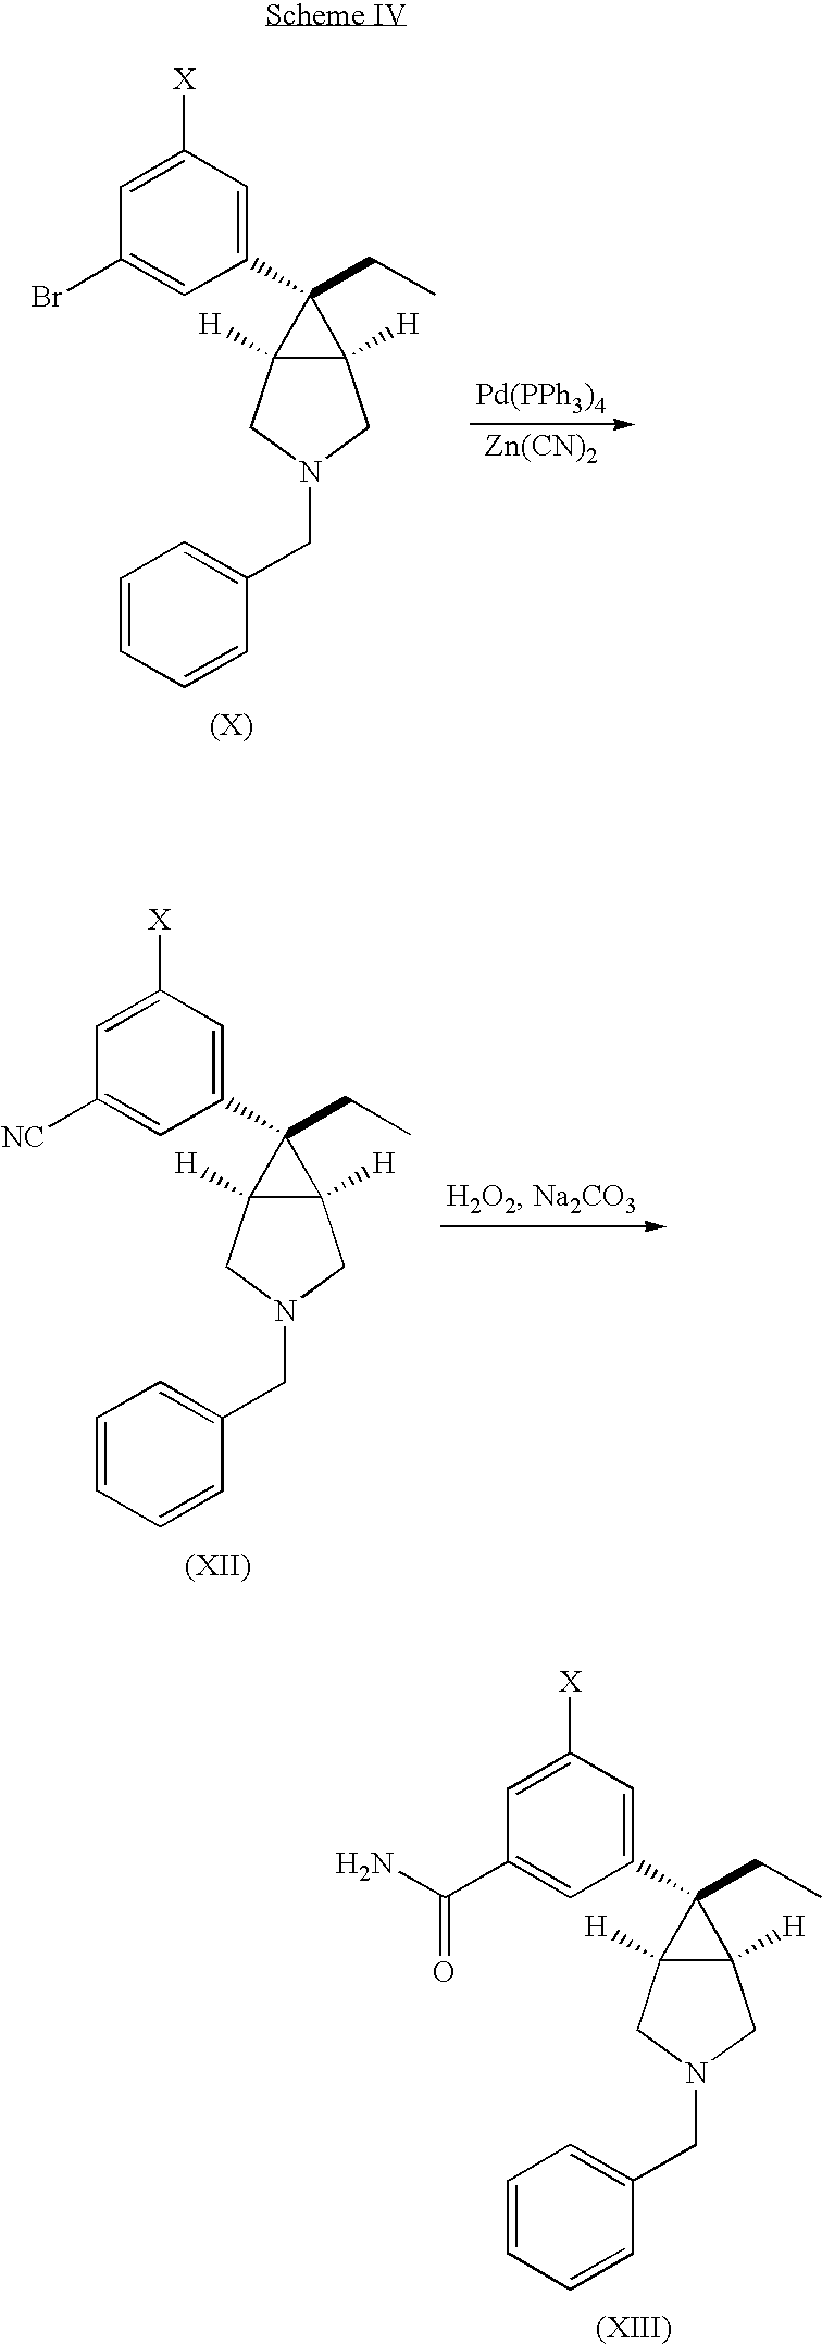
C1=C([X])C=C(C2(CC)C3([H])C2([H])CN(CC2=CC=CC=C2)C3)C=C1[NC].C1=C([X])C=C(C2(CC)C3([H])C2([H])CN(CC2=CC=CC=C2)C3)C=C1C(N)=O.C1=C([X])C=C(C2(CC)C3([H])C2([H])CN(CC2=CC=CC=C2)C3)C=C1Br.[Pd(PPh3)4].[Zn(CN)2]
